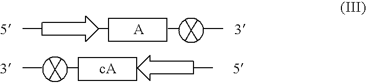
C(C)(C)(C)C.C(C)(C)(C)C
